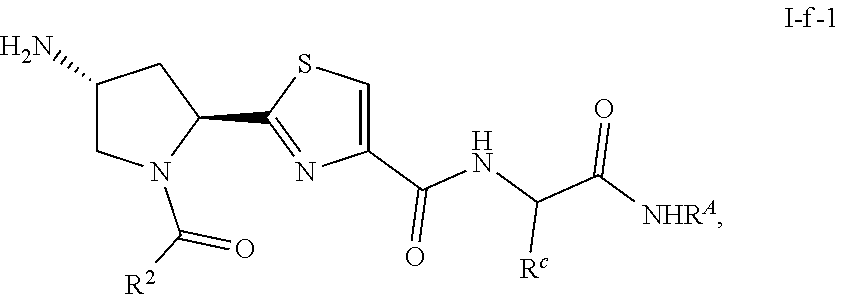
C1(N)CN(C([R2])=O)C(C2=NC(C(=O)NC(C([NHRA])=O)[Rc])=CS2)C1
